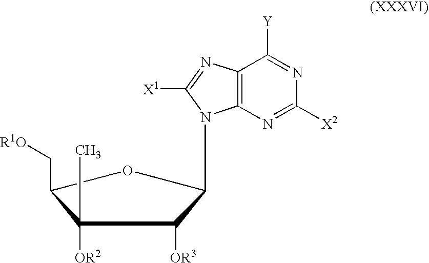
C(C1OC(N2C3=C(C([Y])=NC([X2])=N3)N=C2[X1])C([OR3])C1([OR2])C)[R1O]
